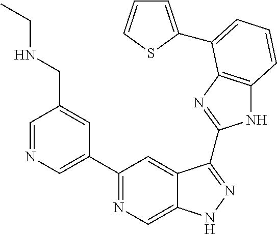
C1=NC=C(C2=NC=C3C(=C2)C(C2=NC4=C(N2)C=CC=C4C2=CC=CS2)=NN3)C=C1CNCC
